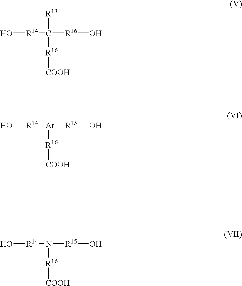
O[R14]C([R16]O)([R13])[R16][COOH].O[R14][Ar]([R15]O)[R16][COOH].O[R14]N([R15]O)[R16][COOH]
